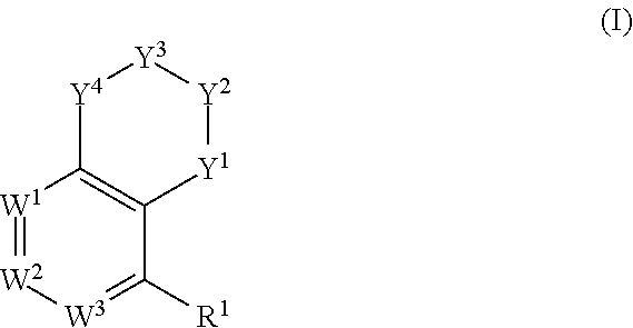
[W1]1=[W2][W3]=C([R1])C2=C1[Y4][Y3][Y2][Y1]2
